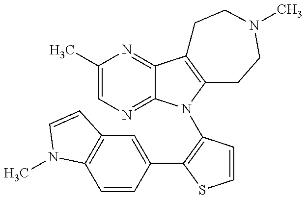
C1(C)=CN=C2C(=N1)C1=C(N2C2=C(C3=CC4=C(C=C3)N(C)C=C4)SC=C2)CCN(C)CC1
